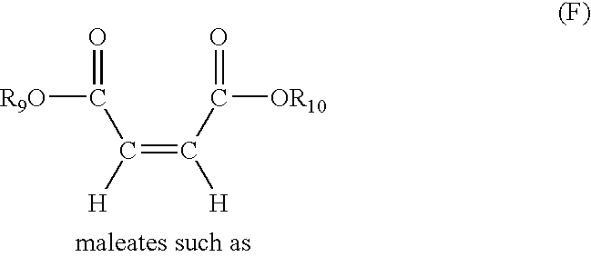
[R9O]C(=O)C(=C(C(=O)[OR10])[H])[H]
